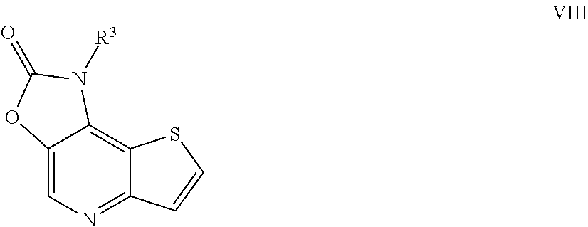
C1=C2C(=C3C(=N1)C=CS3)N([R3])C(=O)O2
